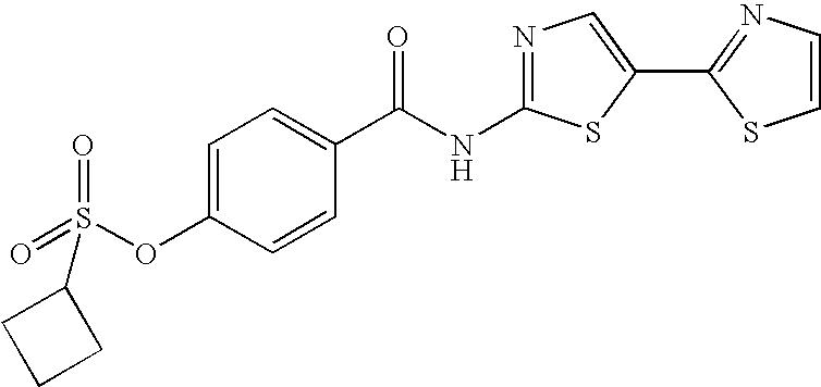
C1=C(OS(=O)(=O)C2CCC2)C=CC(C(NC2=NC=C(C3=NC=CS3)S2)=O)=C1
